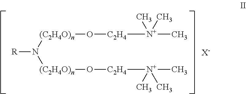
[R]N([(C2H4O)n]O[C2H4][N+](C)(C)C)[(C2H4O)n]O[C2H4][N+](C)(C)C.[X-]
